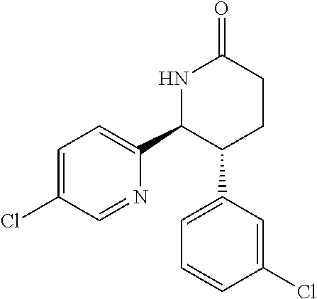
C1=C(Cl)C=NC(C2C(C3=CC=CC(Cl)=C3)CCC(=O)N2)=C1
